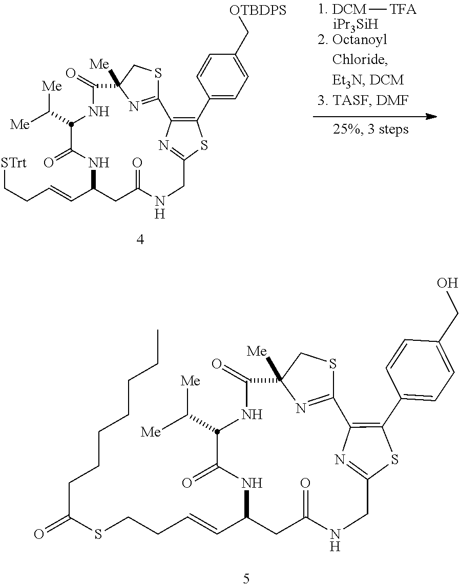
[DCM][TFA].C12=NC([Me])(CS1)C(=O)NC(C([Me])[Me])C(=O)NC(C=CCC[STrt])CC(=O)NCC1=NC2=C(C2=CC=C(C[OTBDPS])C=C2)S1.[iPr3SiH].C12=NC([Me])(CS1)C(=O)NC(C([Me])[Me])C(=O)NC(C=CCCSC(=O)CCCCCCC)CC(=O)NCC1=NC2=C(C2=CC=C(CO)C=C2)S1
